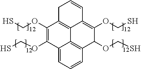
C12=CC=CC3=C1C1=C(C(OCS)=C2OCS)CC=CC1=C(OCS)C3OCS
